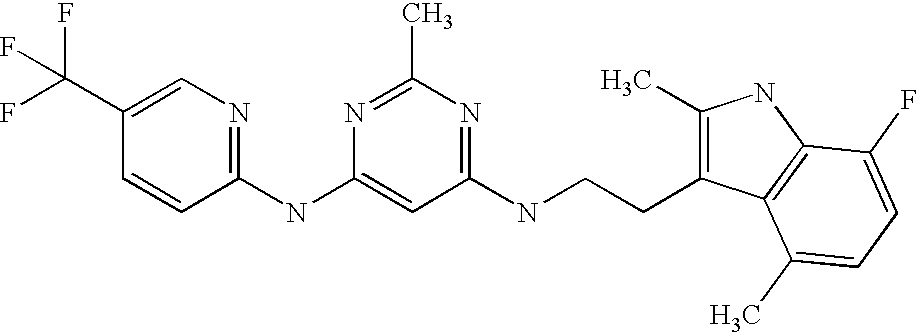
C1(NC2=CC(NCCC3=C(C)NC4=C3C(C)=CC=C4F)=NC(C)=N2)=NC=C(C(F)(F)F)C=C1
